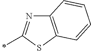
C12=C(SC(C)=N1)C=CC=C2
